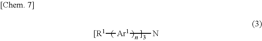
[[R1][Ar1]N
